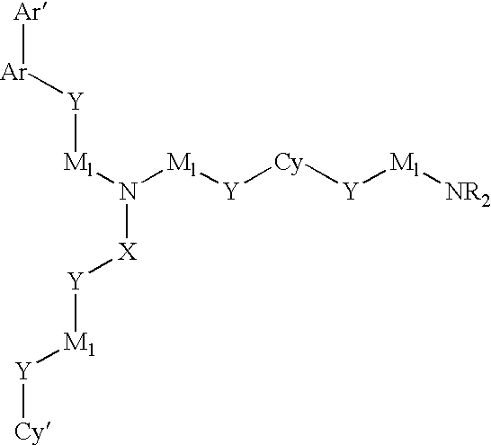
[Ml](N([Ml][Y][Cy][Y][Ml][NR2])[X][Y][M1][Y][Cy])[Y][Ar][Ar]
